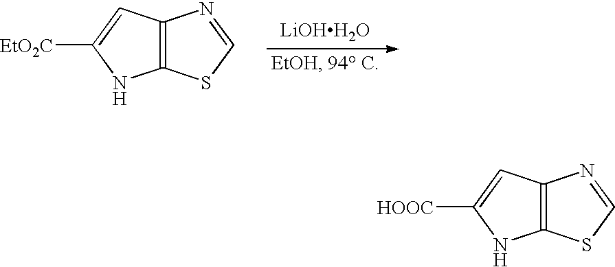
[LiOHH2O].C12=C(SC=N1)NC([EtO2C])=C2.C12=C(SC=N1)NC([HOOC])=C2
